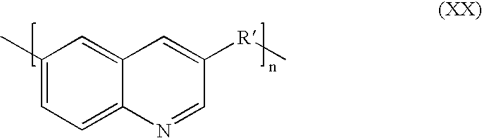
C1(C)=CC=C2C(=C1)C=C([R]C)C=N2
